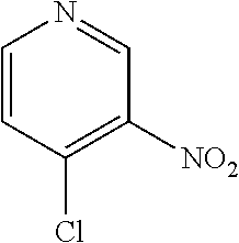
C1=CC(Cl)=C([NO2])C=N1
